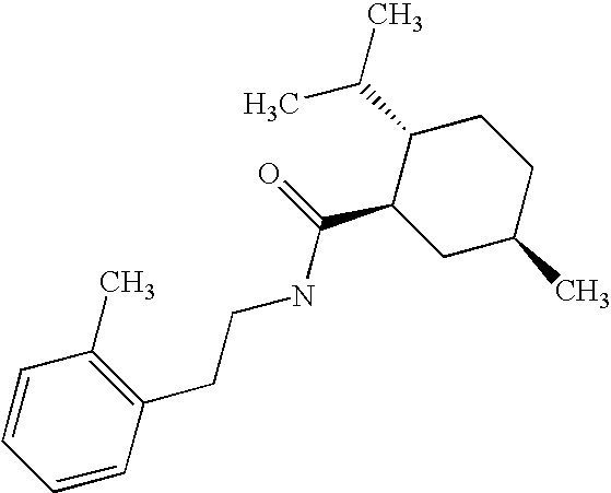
C1(CCNC(C2CC(C)CCC2C(C)C)=O)=C(C)C=CC=C1
